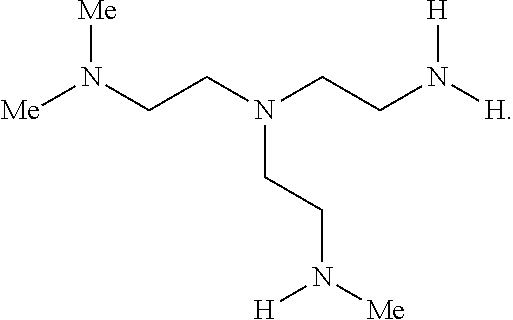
[Me]N(CCN(CCN([H])[H])CCN([Me])[H])[Me]
